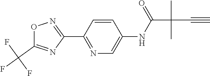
O1C(C(F)(F)F)=NC(C2=NC=C(NC(=O)C(C#C)(C)C)C=C2)=N1
